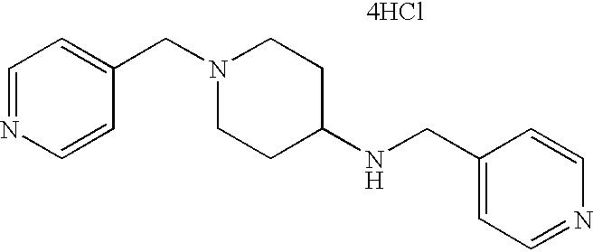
C1=NC=CC(CN2CCC(NCC3=CC=NC=C3)CC2)=C1.[4HCl]
